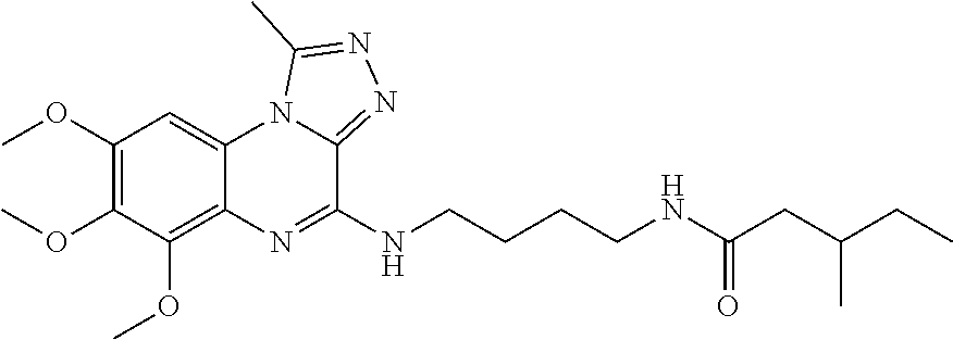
C1(OC)=C(OC)C(OC)=C2C(=C1)N1C(=NN=C1C)C(NCCCCNC(CC(C)CC)=O)=N2
